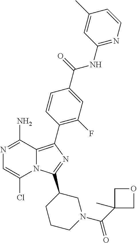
N12C(=C(C3=C(F)C=C(C(=O)NC4=NC=CC(C)=C4)C=C3)N=C1C1CCCN(C(C3(C)COC3)=O)C1)C(N)=NC=C2Cl
